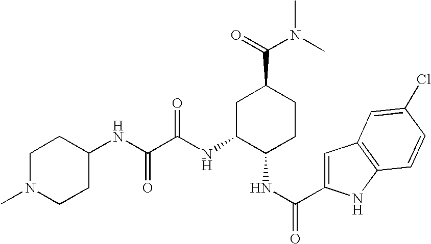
C1=C(C(NC2CCC(C(N(C)C)=O)CC2NC(C(NC2CCN(C)CC2)=O)=O)=O)NC2=C1C=C(Cl)C=C2
